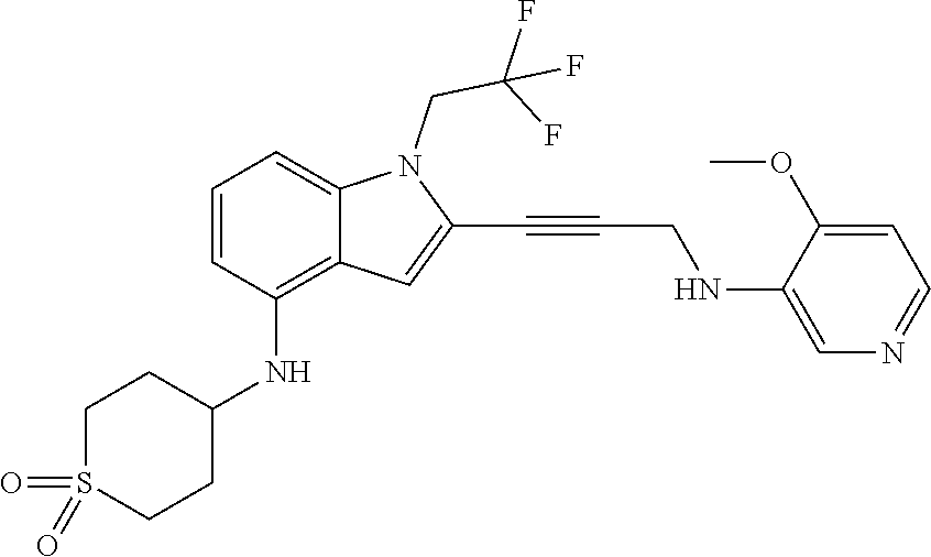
C(C#CC1=CC2=C(NC3CCS(=O)(=O)CC3)C=CC=C2N1CC(F)(F)F)NC1=CN=CC=C1OC
